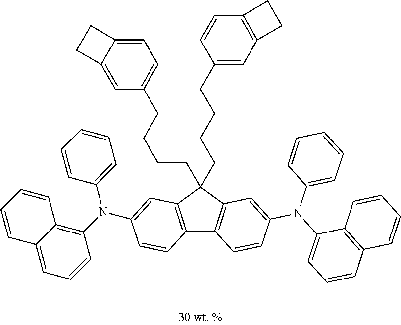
C1=CC=CC2=C(N(C3=CC=CC=C3)C3=CC4=C(C5=C(C4(CCCCC4=CC=C6C(=C4)CC6)CCCCC4=CC6=C(C=C4)CC6)C=C(N(C4=CC=CC6=C4C=CC=C6)C4=CC=CC=C4)C=C5)C=C3)C=CC=C12
